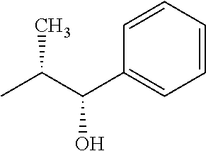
CC(C(C1=CC=CC=C1)O)C
